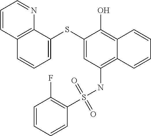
C1=C(SC2=CC=CC3=C2N=CC=C3)C(O)=C2C(=C1NS(C1=C(F)C=CC=C1)(=O)=O)C=CC=C2
